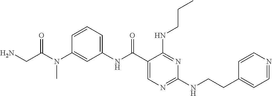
C1(NC(C2=CN=C(NCCC3=CC=NC=C3)N=C2NCCC)=O)=CC=CC(N(C(=O)CN)C)=C1
